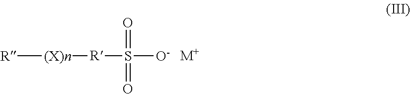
[R][(X)n][R]S([O-])(=O)=O.[M+]
